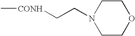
C([CONH]C)CN1CCOCC1
